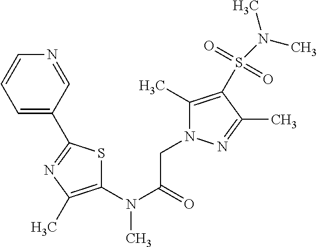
C1(N(C(CN2C(C)=C(S(N(C)C)(=O)=O)C(C)=N2)=O)C)=C(C)N=C(C2=CC=CN=C2)S1
